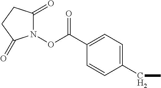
C1(=O)N(OC(C2=CC=C(CC)C=C2)=O)C(=O)CC1
